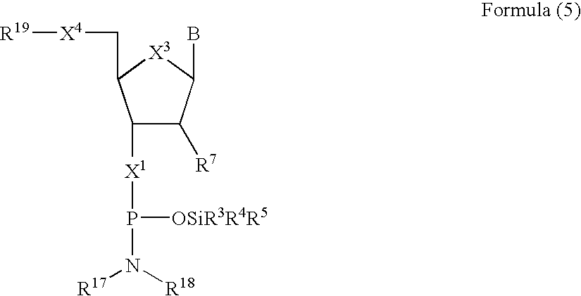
[X1](P([OSiR3R4R5])N([R18])[R17])C1C([R7])C(B)[X3]C1C[X4][R19]
